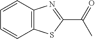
C12=C(C=CC=C1)N=C(C(=O)C)S2
